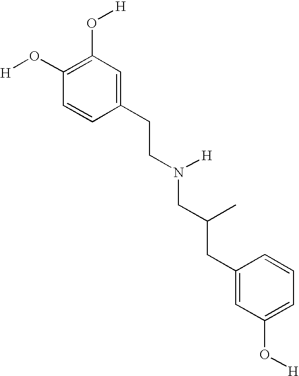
C1(CCN(CC(C)CC2=CC(O[H])=CC=C2)[H])=CC(O[H])=C(O[H])C=C1
